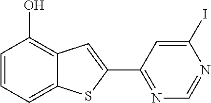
C1=CC=C2C(=C1O)C=C(C1=NC=NC(I)=C1)S2
